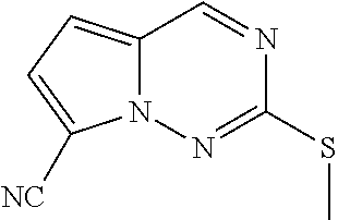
C12=CC=C([NC])N1N=C(SC)N=C2
